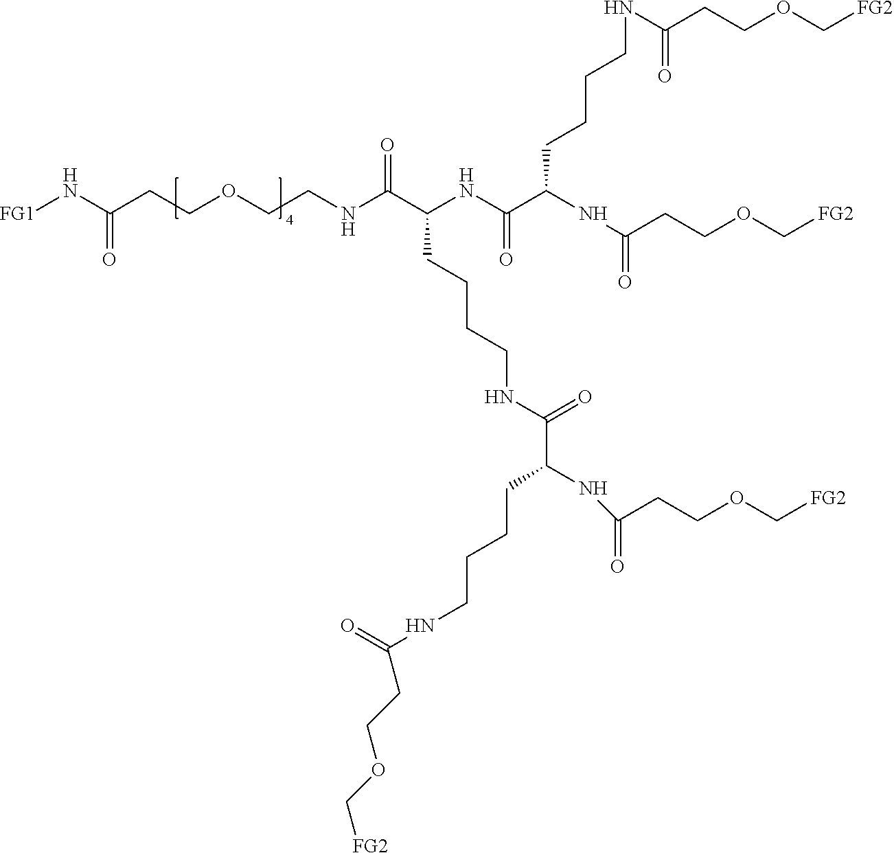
[FG1]NC(CCOCCNC(C(NC(C(NC(CCOC[FG2])=O)CCCCNC(CCOC[FG2])=O)=O)CCCCNC(C(NC(CCOC[FG2])=O)CCCCNC(=O)CCOC[FG2])=O)=O)=O
